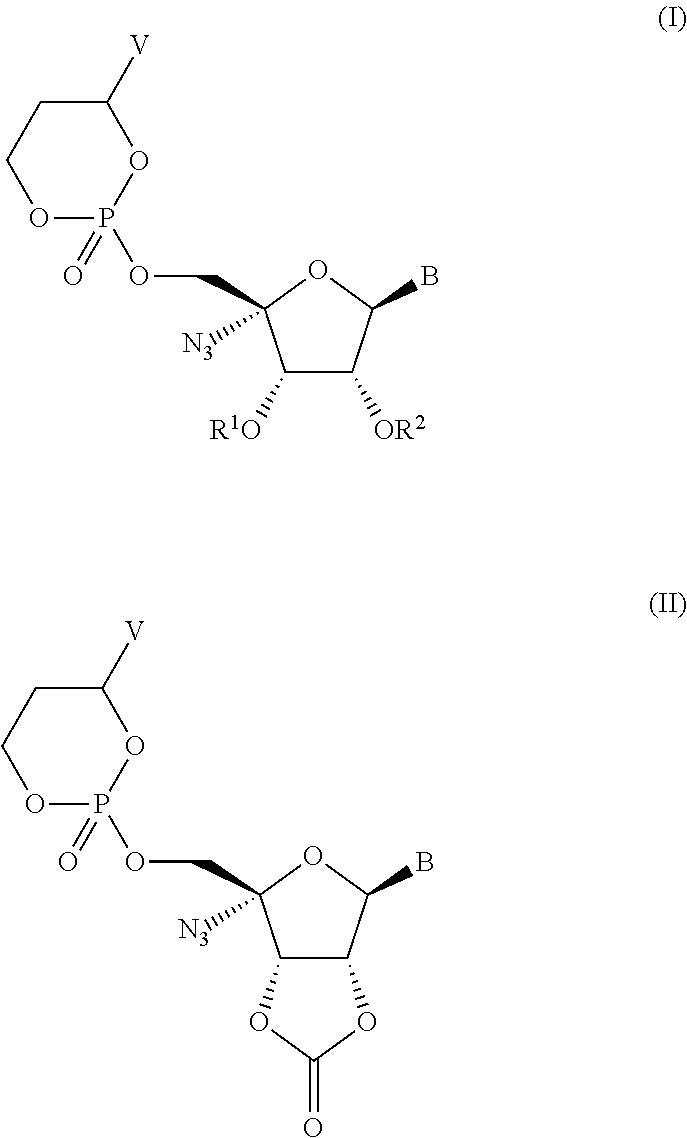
C1COP(OCC2([N3])C([R1O])C([OR2])C(B)O2)(=O)OC1[V].C1COP(OCC2([N3])C3C(C(B)O2)OC(=O)O3)(=O)OC1[V]
